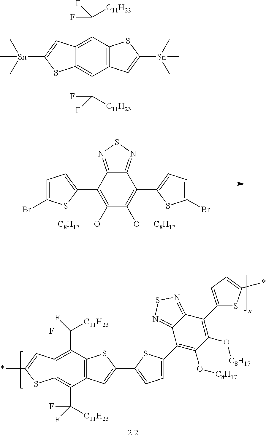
C12=C(C(F)([C11H23])F)C3=C(C(C([C11H23])(F)F)=C1SC([Sn](C)(C)C)=C2)C=C([Sn](C)(C)C)S3.C12=NSN=C1C(C1=CC=C(Br)S1)=C(O[C8H17])C(O[C8H17])=C2C1=CC=C(Br)S1.C12=C(C(F)([C11H23])F)C3=C(C(C([C11H23])(F)F)=C1SC(C)=C2)C=C(C1=CC=C(C2=C(O[C8H17])C(O[C8H17])=C(C4=CC=C(C)S4)C4=NSN=C24)S1)S3
